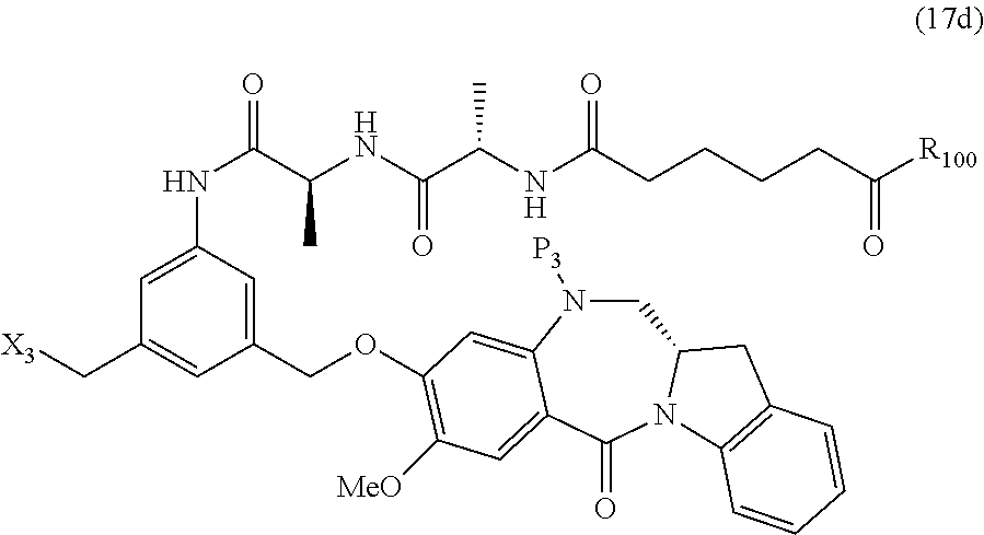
C1(COC2=C([MeO])C=C3C(=C2)N([P3])CC2N(C3=O)C3=C(C2)C=CC=C3)=CC(NC(C(C)NC(=O)C(NC(=O)CCCCC(=O)[R100])C)=O)=CC(C[X3])=C1
